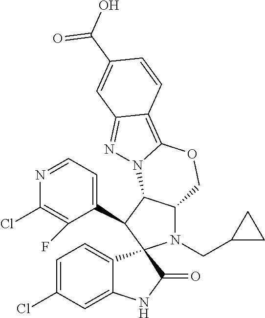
N1=CC=C(C2C3C(N(CC4CC4)C24C2=CC=C(Cl)C=C2NC4=O)COC2=C4C(=NN32)C=C(C(O)=O)C=C4)C(F)=C1Cl
